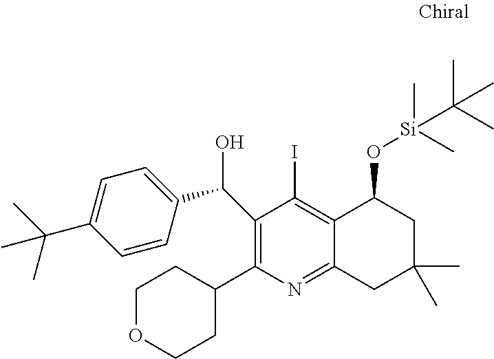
C1(C2CCOCC2)=C(C(C2=CC=C(C(C)(C)C)C=C2)O)C(I)=C2C(=N1)CC(C)(C)CC2O[Si](C)(C)C(C)(C)C
